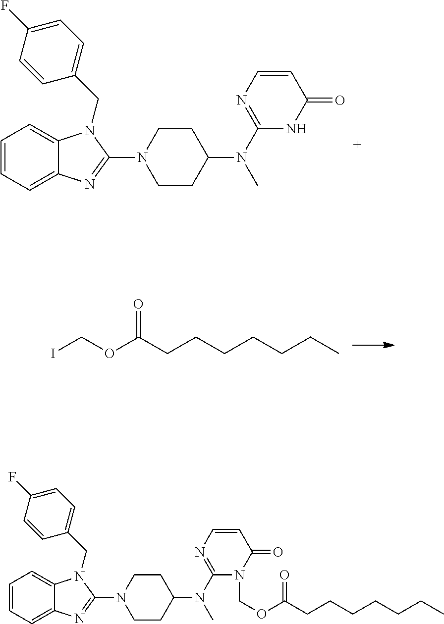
C1=CC=C2C(=C1)N(CC1=CC=C(F)C=C1)C(N1CCC(N(C3=NC=CC(=O)N3)C)CC1)=N2.ICOC(CCCCCCC)=O.C1=CC=C2C(=C1)N(CC1=CC=C(F)C=C1)C(N1CCC(N(C3=NC=CC(=O)N3COC(CCCCCCC)=O)C)CC1)=N2
